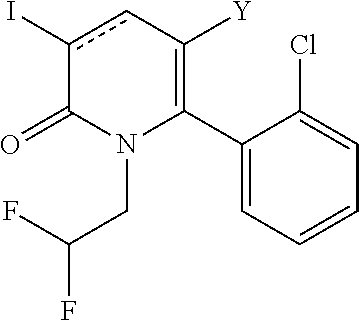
C1(C2=C([Y])cc(I)C(=O)N2CC(F)F)=CC=CC=C1Cl
